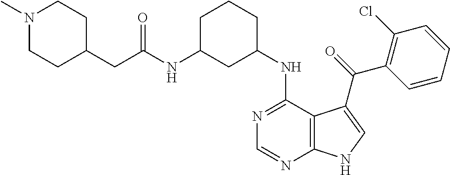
C1CCC(NC2=NC=NC3=C2C(C(=O)C2=C(Cl)C=CC=C2)=CN3)CC1NC(CC1CCN(C)CC1)=O
